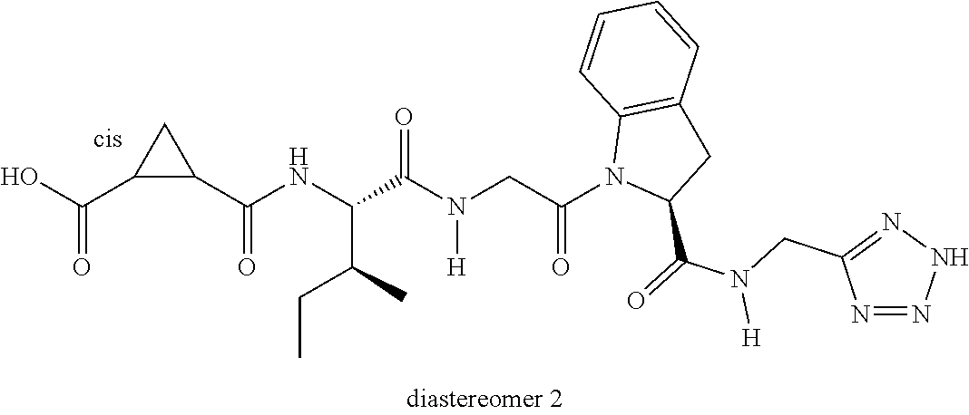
C1(C(NC(C(N(CC(N2C(C(=O)N(CC3=NNN=N3)[H])CC3=C2C=CC=C3)=O)[H])=O)C(C)CC)=O)CC1C(=O)O
